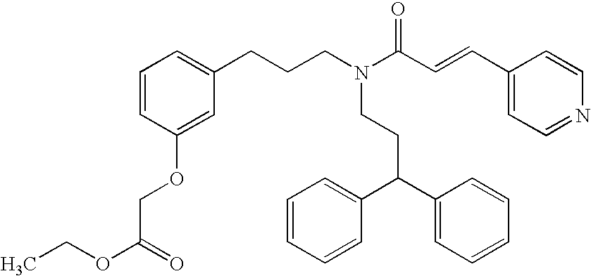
N(CCC(C1=CC=CC=C1)C1=CC=CC=C1)(CCCC1=CC=CC(OCC(OCC)=O)=C1)C(C=CC1=CC=NC=C1)=O
